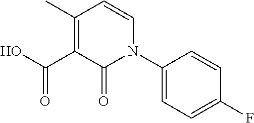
C1(N2C(=O)C(C(O)=O)=C(C)C=C2)=CC=C(F)C=C1
